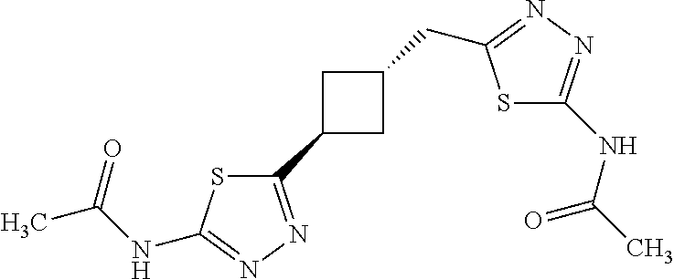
C1(C2=NN=C(NC(C)=O)S2)CC(CC2=NN=C(NC(C)=O)S2)C1
